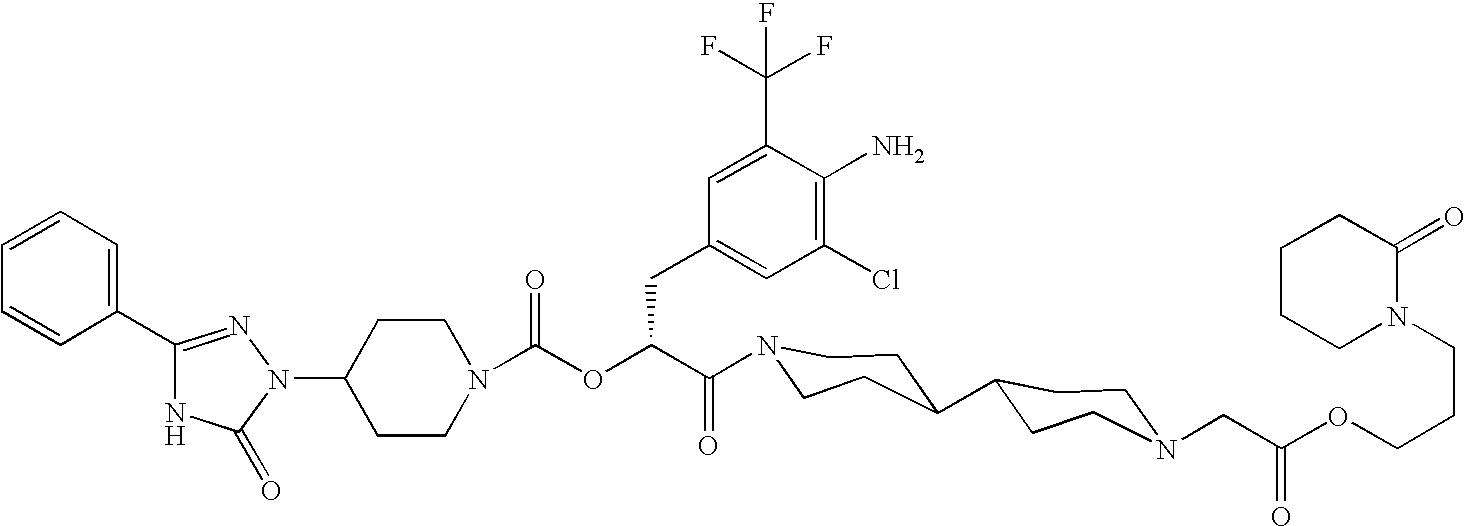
N1(C2CCN(C(OC(C(=O)N3CCC(C4CCN(CC(OCCCN5C(=O)CCCC5)=O)CC4)CC3)CC3=CC(Cl)=C(N)C(C(F)(F)F)=C3)=O)CC2)N=C(C2=CC=CC=C2)NC1=O
